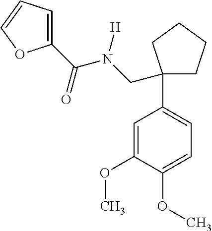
C(=O)(N(CC1(C2=CC=C(OC)C(OC)=C2)CCCC1)[H])C1=CC=CO1
